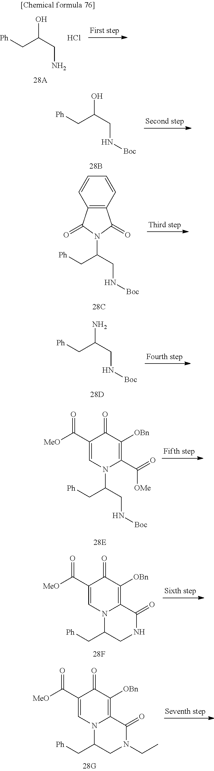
[Ph]CC(CN)O.Cl.[Ph]CC(CN[Boc])N1C(C(=O)[OMe])=C([OBn])C(=O)C(C([MeO])=O)=C1.[Ph]CC(CN[Boc])O.[Ph]CC(CN[Boc])N1C(=O)C2=C(C1=O)C=CC=C2.[Ph]CC(CN[Boc])N.[Ph]CC1CNC(=O)C2=C([OBn])C(=O)C(C([MeO])=O)=CN12.[Ph]CC1CN(CC)C(=O)C2=C([OBn])C(=O)C(C([MeO])=O)=CN12
